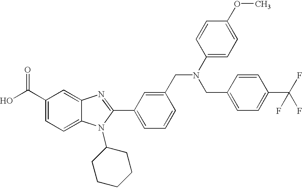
OC(C1=CC=C2C(=C1)N=C(C1=CC=CC(CN(C3=CC=C(OC)C=C3)CC3=CC=C(C(F)(F)F)C=C3)=C1)N2C1CCCCC1)=O
